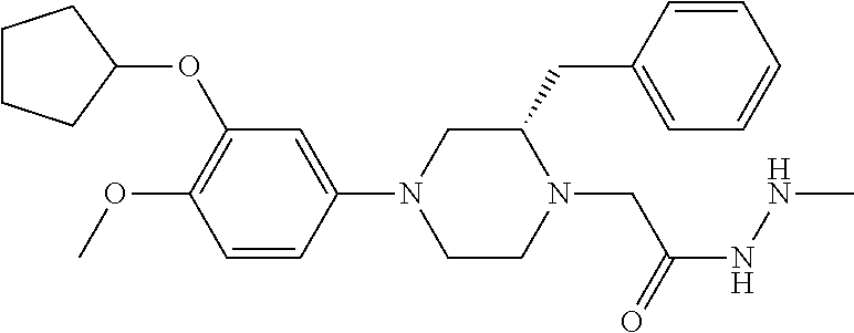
C1CCC(OC2=C(OC)C=CC(N3CCN(CC(NNC)=O)C(CC4=CC=CC=C4)C3)=C2)C1
